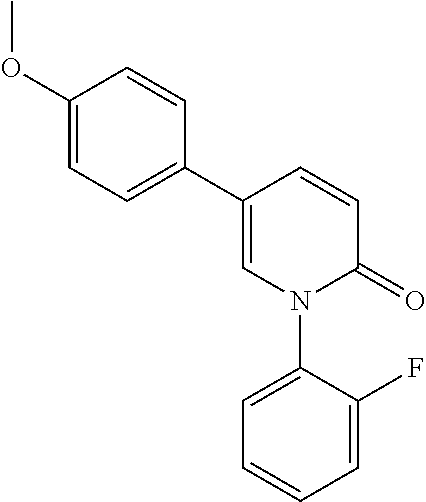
C1=CC(C2=CC=C(OC)C=C2)=CN(C2=CC=CC=C2F)C1=O
